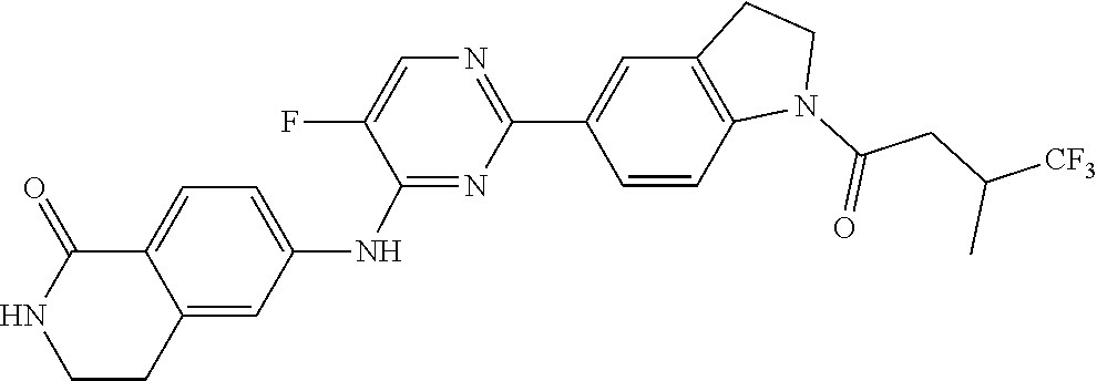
C1(F)=CN=C(C2=CC3=C(C=C2)N(C(CC([CF3])C)=O)CC3)N=C1NC1=CC=C2C(=C1)CCNC2=O
